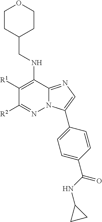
C1CC(CNC2=C([R1])C([R2])=NN3C2=NC=C3C2=CC=C(C(NC3CC3)=O)C=C2)CCO1
